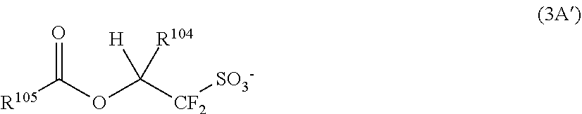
[R105]C(OC([CF2][SO3-])([H])[R104])=O
